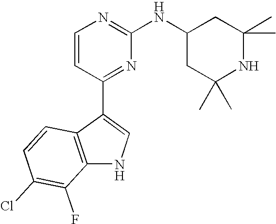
C1=CC(C2=CNC3=C2C=CC(Cl)=C3F)=NC(NC2CC(C)(C)NC(C)(C)C2)=N1
